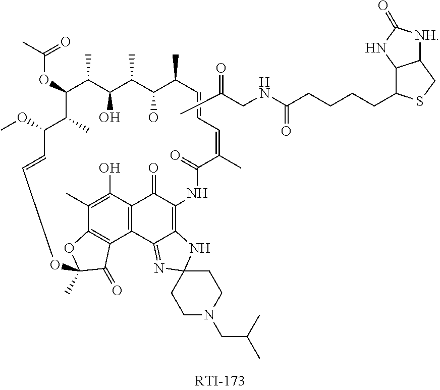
C(OC1C(C)C(OC)C=COC2(C)OC3=C(C4=C(C(=O)C(=C5C4=NC4(N5)CCN(CC(C)C)CC4)NC(=O)C(C)=CC=CC(C)C(O)C(C)C(O)C1C)C(O)=C3C)C2=O)(C)=O.O=C(CNC(CCCCC1C2C(CS1)[NH]C(=O)N2)=O)C
